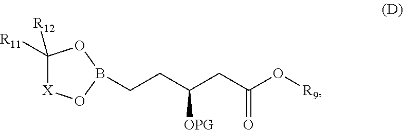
C1([R11])([R12])[X]OB(CCC(CC(O[R9])=O)[OPG])O1
